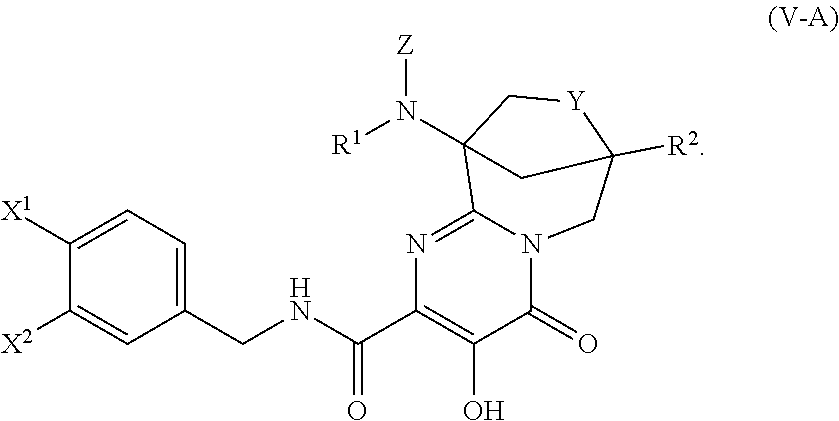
C1([X1])=CC=C(CNC(C2=C(O)C(=O)N3C(=N2)C2(N([Z])[R1])C[Y]C([R2])(C3)C2)=O)C=C1[X2]
